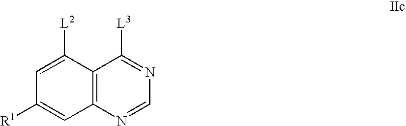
C12=C(N=CN=C1[L3])C=C([R1])C=C2[L2]
